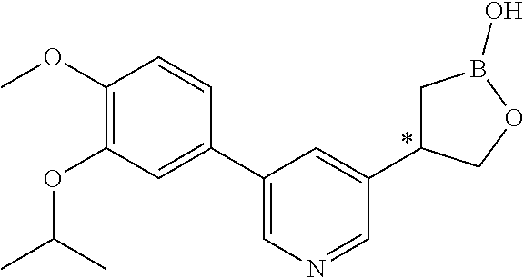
C1(OC)=C(OC(C)C)C=C(C2=CN=CC(C3CB(O)OC3)=C2)C=C1
